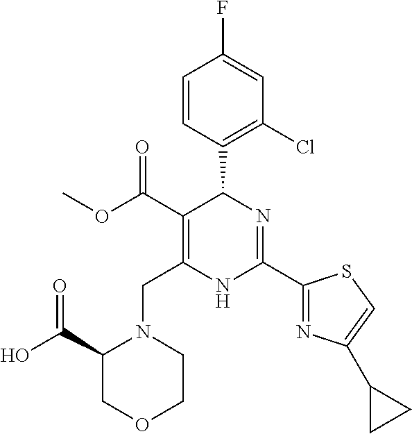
C1=CC(C2C(C(=O)OC)=C(CN3C(C(O)=O)COCC3)NC(C3=NC(C4CC4)=CS3)=N2)=C(Cl)C=C1F
